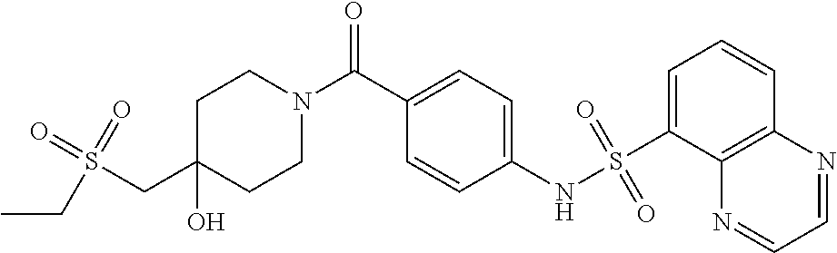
C1CN(C(C2=CC=C(NS(=O)(=O)C3=CC=CC4=C3N=CC=N4)C=C2)=O)CCC1(O)CS(=O)(=O)CC
